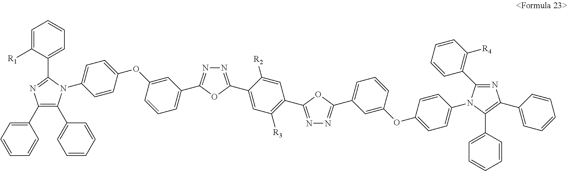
C1=C([R1])C(C2=NC(C3=CC=CC=C3)=C(C3=CC=CC=C3)N2C2=CC=C(OC3=CC(C4=NN=C(C5=CC([R3])=C(C6=NN=C(C7=CC=CC(OC8=CC=C(N9C(C%10=C([R4])C=CC=C%10)=NC(C%10=CC=CC=C%10)=C9C9=CC=CC=C9)C=C8)=C7)O6)C=C5[R2])O4)=CC=C3)C=C2)=CC=C1
